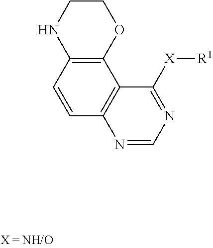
C1=CC2=C(C3=C1N=CN=C3[X][R1])OCCN2
